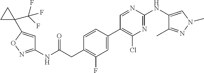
C1(NC(CC2=C(F)C=C(C3=C(Cl)N=C(NC4=CN(C)N=C4C)N=C3)C=C2)=O)=NOC(C2(C(F)(F)F)CC2)=C1
